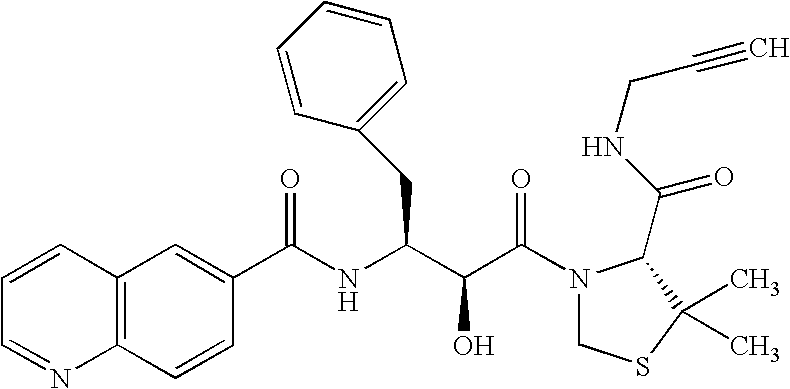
C1=CC2=C(N=C1)C=CC(C(NC(C(C(N1CSC(C)(C)C1C(NCC#C)=O)=O)O)CC1=CC=CC=C1)=O)=C2
